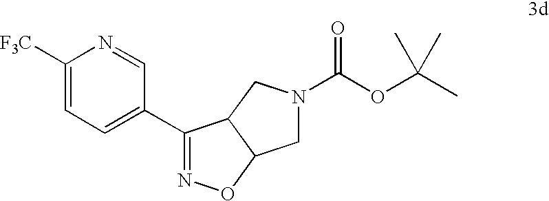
C1([F3C])=CC=C(C2=NOC3CN(C(OC(C)(C)C)=O)CC23)C=N1
